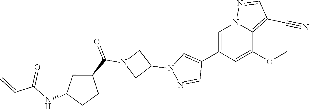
C1=C(C2=CN(C3CN(C(C4CC(NC(C=C)=O)CC4)=O)C3)N=C2)C=C(OC)C2=C(C#N)C=NN12
